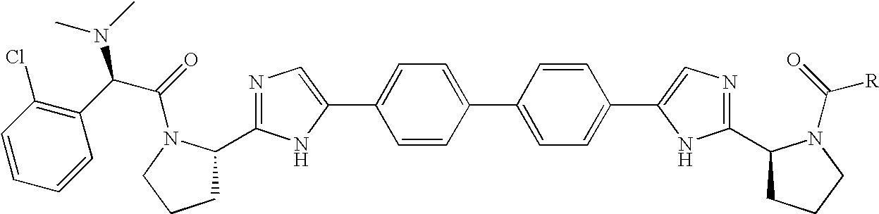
C1=CC(C2=CC=C(C3=CN=C(C4CCCN4C(=O)[R])N3)C=C2)=CC=C1C1=CN=C(C2CCCN2C(C(C2=C(Cl)C=CC=C2)N(C)C)=O)N1
